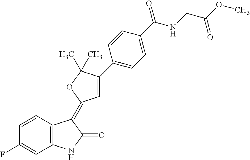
C1=CC(F)=CC2=C1C(=C1C=C(C3=CC=C(C(=O)NCC(OC)=O)C=C3)C(C)(C)O1)C(=O)N2
